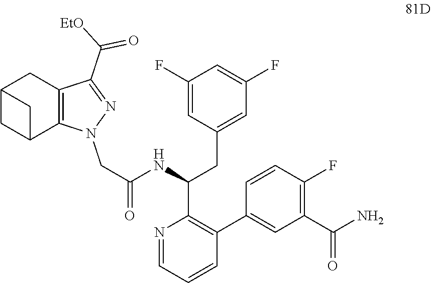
N1=CC=CC(C2=CC(C(N)=O)=C(F)C=C2)=C1C(NC(=O)CN1C2=C(C(C([EtO])=O)=N1)CC1CC2C1)CC1=CC(F)=CC(F)=C1
